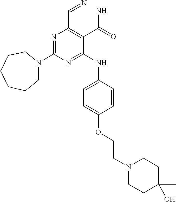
N1=C(N2CCCCCC2)N=C(NC2=CC=C(OCCN3CCC(C)(O)CC3)C=C2)C(C(N)=O)=C1C=N
